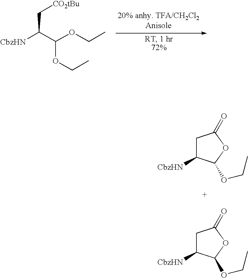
[CbzHN]C(C(OCC)OCC)C[CO2tBu].C1C([CbzHN])C(OCC)OC1=O.C1C([CbzHN])C(OCC)OC1=O
